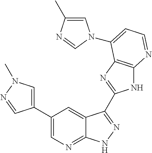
C1(C2=CN(C)N=C2)=CN=C2C(=C1)C(C1=NC3=C(N1)N=CC=C3N1C=C(C)N=C1)=NN2
